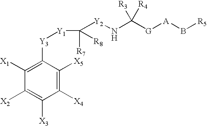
C1([X4])=C([X5])C([Y3][Y1]C([Y2]NC([G][A]B[R5])([R3])[R4])([R7])[R8])=C([X1])C([X2])=C1[X3]
